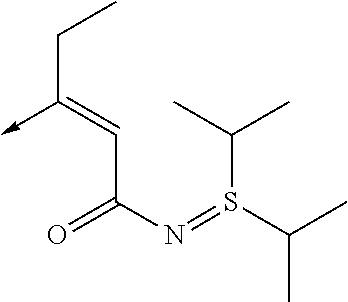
C(C(N=S(C(C)C)C(C)C)=O)=C(->C)CC
